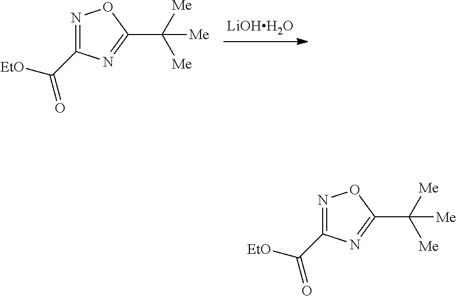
[LiOHH2O].[Me]C([Me])([Me])C1=NC(C([EtO])=O)=NO1.[Me]C([Me])([Me])C1=NC(C([EtO])=O)=NO1
